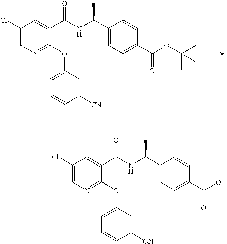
C1(Cl)=CN=C(OC2=CC=CC([CN])=C2)C(C(NC(C2=CC=C(C(OC(C)(C)C)=O)C=C2)C)=O)=C1.C1(Cl)=CN=C(OC2=CC=CC([CN])=C2)C(C(NC(C2=CC=C(C(O)=O)C=C2)C)=O)=C1
